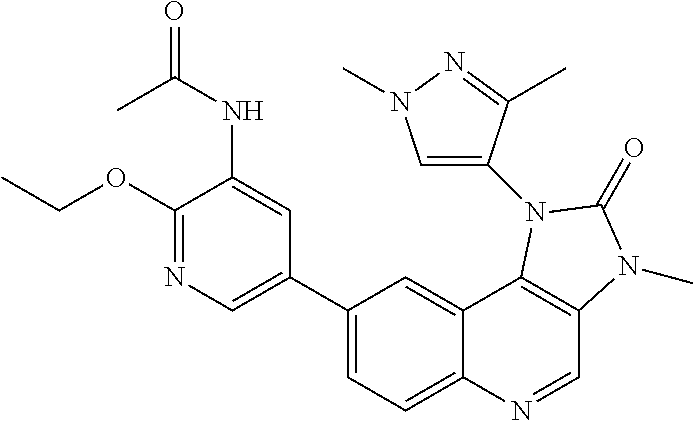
C1(OCC)=NC=C(C2=CC=C3C(=C2)C2=C(C=N3)N(C)C(=O)N2C2=CN(C)N=C2C)C=C1NC(C)=O
